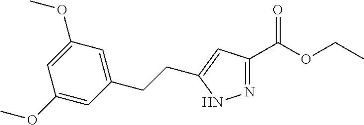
N1=C(C(OCC)=O)C=C(CCC2=CC(OC)=CC(OC)=C2)N1
